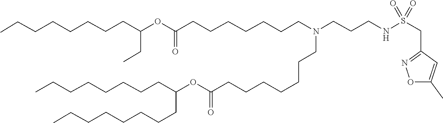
O(C(=O)CCCCCCCN(CCCNS(=O)(=O)CC1=NOC(C)=C1)CCCCCCCC(OC(CC)CCCCCCCC)=O)C(CCCCCCCC)CCCCCCCC
